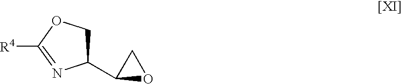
C1(C2COC([R4])=N2)OC1
